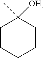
C1CCCCC1(C)[OH]
